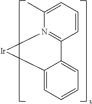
C1(C)=CC=CC2=N1[Ir]C1=CC=CC=C21
